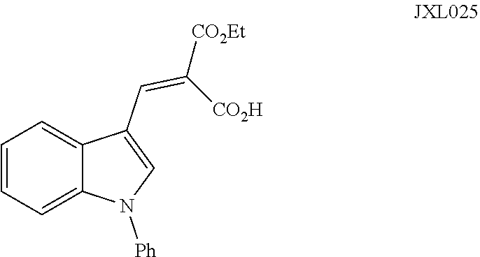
C1=C2C(C=C([CO2Et])[CO2H])=CN([Ph])C2=CC=C1
